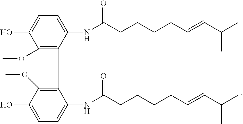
C1=C(NC(CCCCC=CC(C)C)=O)C(C2=C(OC)C(O)=CC=C2NC(CCCCC=CC(C)C)=O)=C(OC)C(O)=C1
